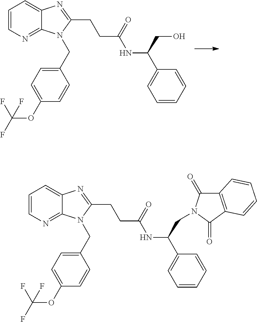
C1=CN=C2C(=C1)N=C(CCC(NC(C1=CC=CC=C1)CO)=O)N2CC1=CC=C(OC(F)(F)F)C=C1.C1=CN=C2C(=C1)N=C(CCC(NC(C1=CC=CC=C1)CN1C(=O)C3=C(C1=O)C=CC=C3)=O)N2CC1=CC=C(OC(F)(F)F)C=C1
